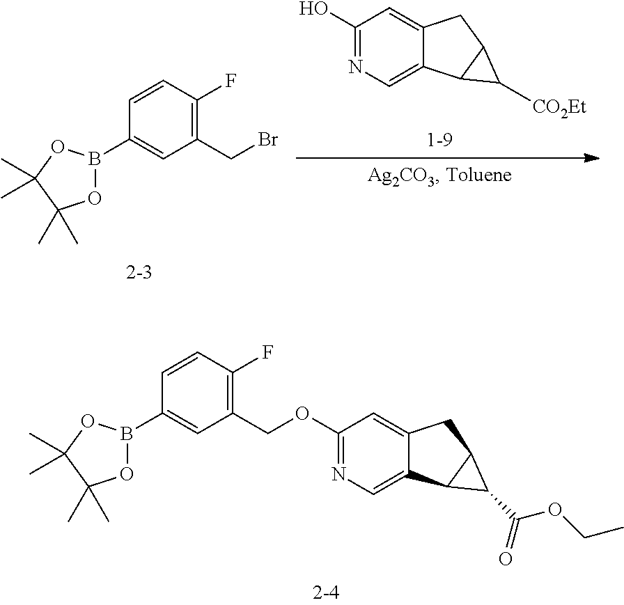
C1(CBr)=C(F)C=CC(B2OC(C)(C)C(C)(C)O2)=C1.C1(O)=NC=C2C(=C1)CC1C2C1[CO2Et].C1(COC2=NC=C3C(=C2)CC2C3C2C(=O)OCC)=C(F)C=CC(B2OC(C)(C)C(C)(C)O2)=C1
